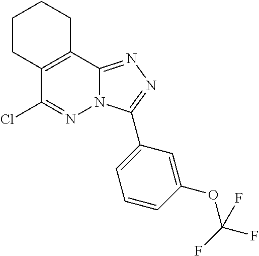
C1CC2=C(CC1)C1=NN=C(C3=CC=CC(OC(F)(F)F)=C3)N1N=C2Cl
